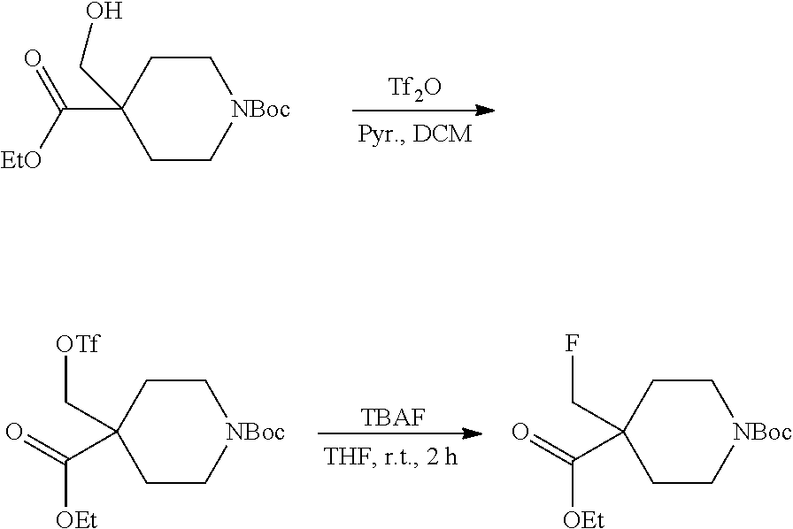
[NBoc]1CCC(C(=O)[EtO])(CO)CC1.[Tf2O].[NBoc]1CCC(C(=O)[OEt])(C[OTf])CC1.[TBAF].[NBoc]1CCC(C(=O)[OEt])(CF)CC1
